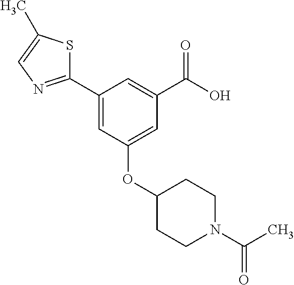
OC(C1=CC(C2=NC=C(C)S2)=CC(OC2CCN(C(C)=O)CC2)=C1)=O
